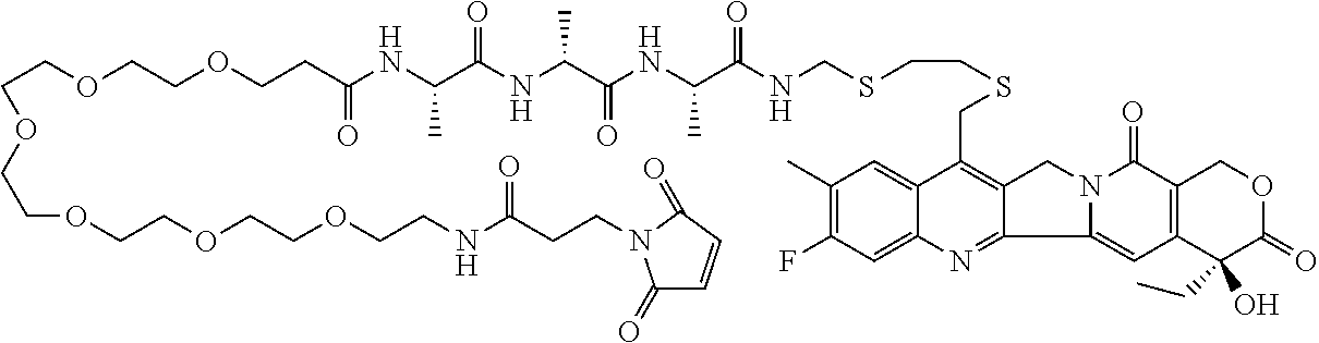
C1(C)=C(F)C=C2C(=C1)C(CSCCSCNC(C(NC(C(NC(C(NC(CCOCCOCCOCCOCCOCCOCCNC(CCN1C(=O)C=CC1=O)=O)=O)C)=O)C)=O)C)=O)=C1C(=N2)C2=CC3=C(C(=O)N2C1)COC(=O)C3(CC)O
